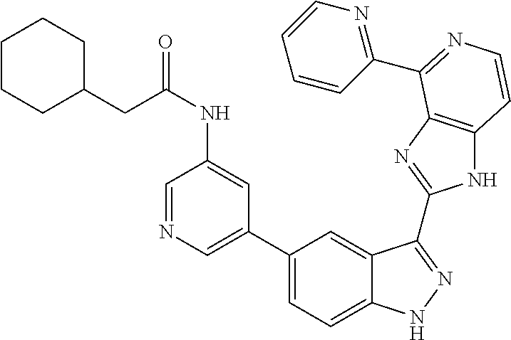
C1(C2=CN=CC(NC(CC3CCCCC3)=O)=C2)=CC=C2C(=C1)C(C1=NC3=C(N1)C=CN=C3C1=NC=CC=C1)=NN2
